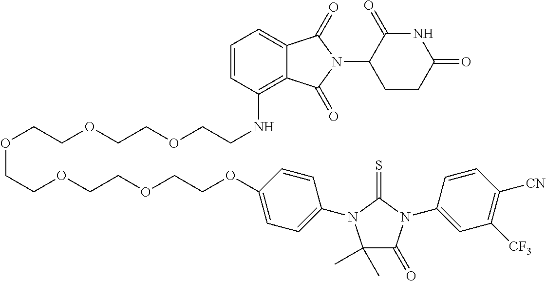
C(OCCOCCOCCNC1=C2C(=CC=C1)C(=O)N(C1CCC(=O)NC1=O)C2=O)COCCOCCOC1=CC=C(N2C(C)(C)C(=O)N(C3=CC([CF3])=C([CN])C=C3)C2=S)C=C1
